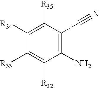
C1(N)=C(C#N)C([R35])=C([R34])C([R33])=C1[R32]
